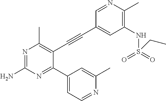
C1(NS(=O)(=O)CC)=C(C)N=CC(C#CC2=C(C)N=C(N)N=C2C2=CC=NC(C)=C2)=C1
